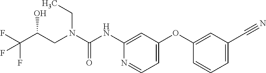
C(N(CC)C(=O)NC1=CC(OC2=CC(C#N)=CC=C2)=CC=N1)C(C(F)(F)F)O
